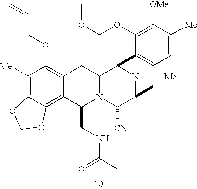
N1([Me])C2C([CN])N3C(CNC(C)=O)C4=C5C(=C([Me])C(OCC=C)=C4CC3C1C1=C(C2)C=C([Me])C([OMe])=C1OCOC)OCO5
